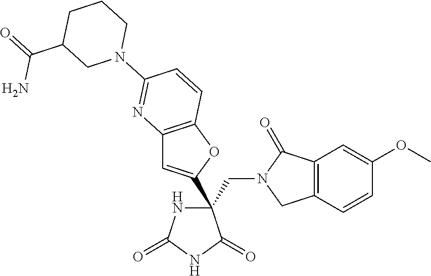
C(C1(C2=CC3=C(O2)C=CC(N2CCCC(C(=O)N)C2)=N3)NC(=O)NC1=O)N1CC2=C(C1=O)C=C(OC)C=C2
